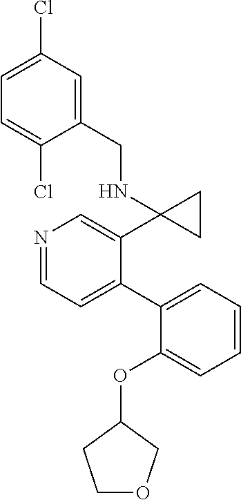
N1=CC=C(C2=CC=CC=C2OC2CCOC2)C(C2(NCC3=CC(Cl)=CC=C3Cl)CC2)=C1
